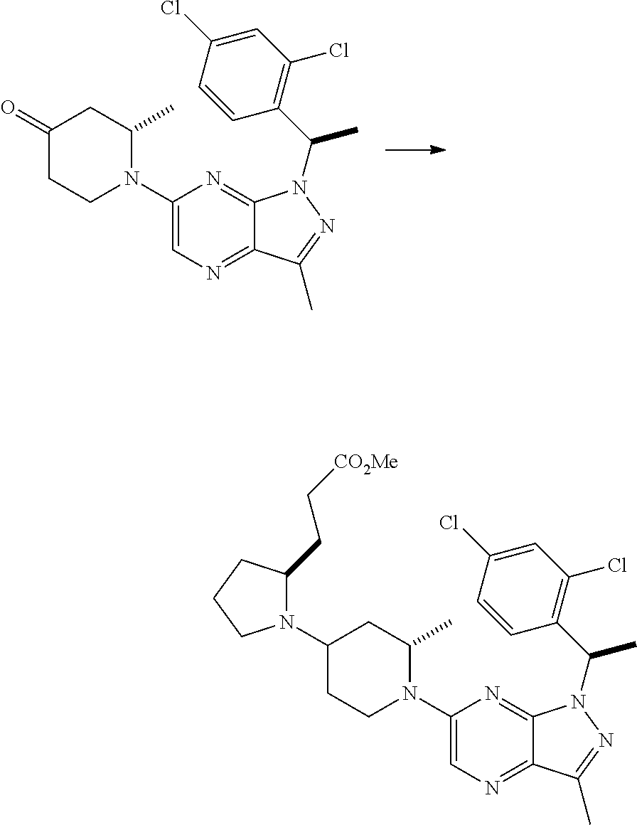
C1=C(Cl)C=CC(C(C)N2C3=NC(N4C(C)CC(N5C(CC[CO2Me])CCC5)CC4)=CN=C3C(C)=N2)=C1Cl.C1=C(Cl)C=CC(C(C)N2C3=NC(N4C(C)CC(=O)CC4)=CN=C3C(C)=N2)=C1Cl
